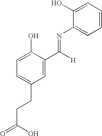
C1=C(O)C(C([H])=NC2=CC=CC=C2O)=CC(CCC(=O)O)=C1
